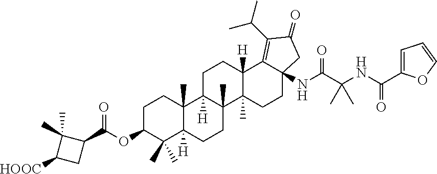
C1C(OC(=O)C2C(C)(C)C([HOOC])C2)C(C)(C)C2([H])C(C)(C1)C1([H])C(C)(CC2)C2(C)C([H])(CC1)C1=C(C(C)C)C(=O)CC1(NC(=O)C(C)(C)NC(=O)C1=CC=CO1)CC2
